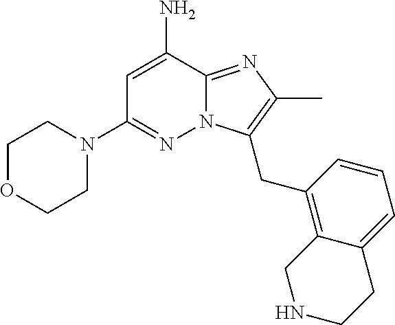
NC1=CC(N2CCOCC2)=NN2C1=NC(C)=C2CC1=C2C(=CC=C1)CCNC2
